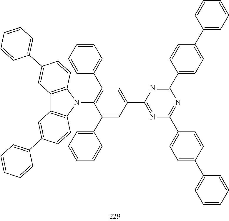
C12=C(N(C3=C(C4=CC=CC=C4)C=C(C4=NC(C5=CC=C(C6=CC=CC=C6)C=C5)=NC(C5=CC=C(C6=CC=CC=C6)C=C5)=N4)C=C3C3=CC=CC=C3)C3=C1C=C(C1=CC=CC=C1)C=C3)C=CC(C1=CC=CC=C1)=C2
